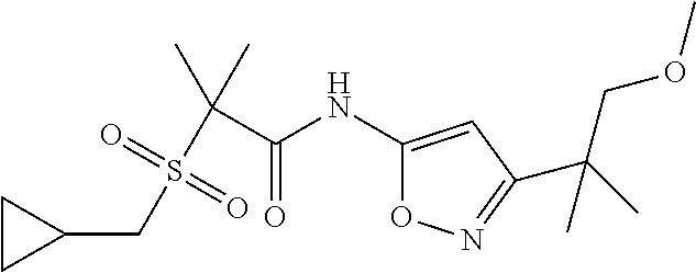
C1(CS(C(C(NC2=CC(C(C)(COC)C)=NO2)=O)(C)C)(=O)=O)CC1
